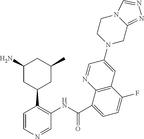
C1(N)CC(C2=C(NC(C3=CC=C(F)C4=C3N=CC(N3CC5=NN=CN5CC3)=C4)=O)C=NC=C2)CC(C)C1
